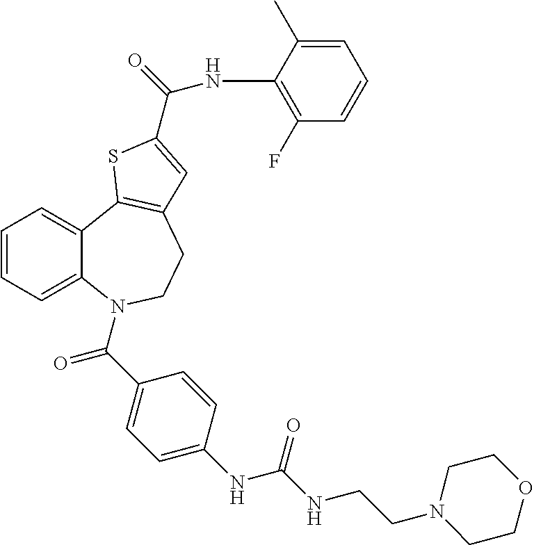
C1=CC=C2C(=C1)C1=C(CCN2C(C2=CC=C(NC(NCCN3CCOCC3)=O)C=C2)=O)C=C(C(NC2=C(F)C=CC=C2C)=O)S1
